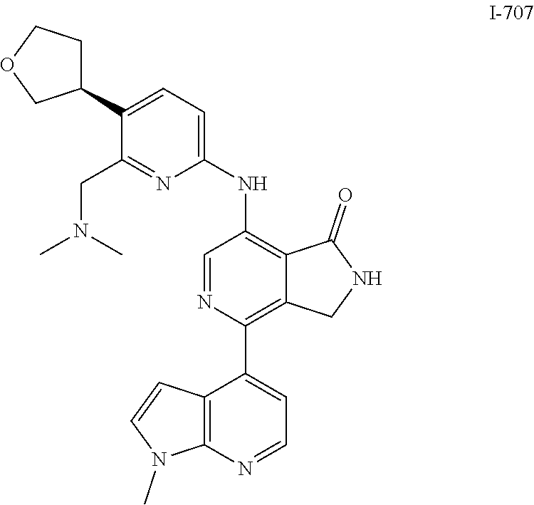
C1(C2=C3C(=C(NC4=CC=C(C5CCOC5)C(CN(C)C)=N4)C=N2)C(=O)NC3)=CC=NC2=C1C=CN2C
